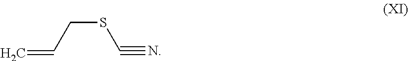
C=CCSC#N
